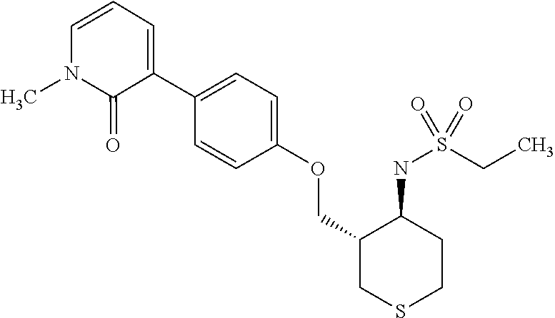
C1(C2=CC=C(OCC3CSCCC3NS(CC)(=O)=O)C=C2)=CC=CN(C)C1=O
